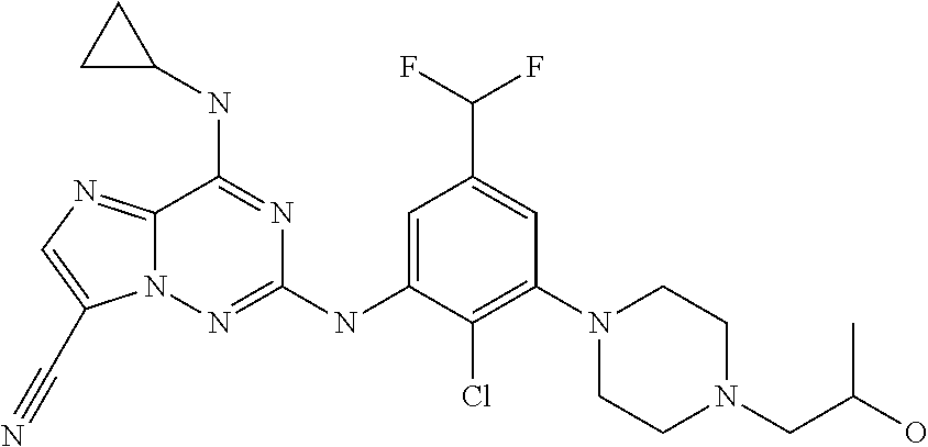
N12C(=NC=C1C#N)C(NC1CC1)=NC(NC1=CC(C(F)F)=CC(N3CCN(CC(C)O)CC3)=C1Cl)=N2
